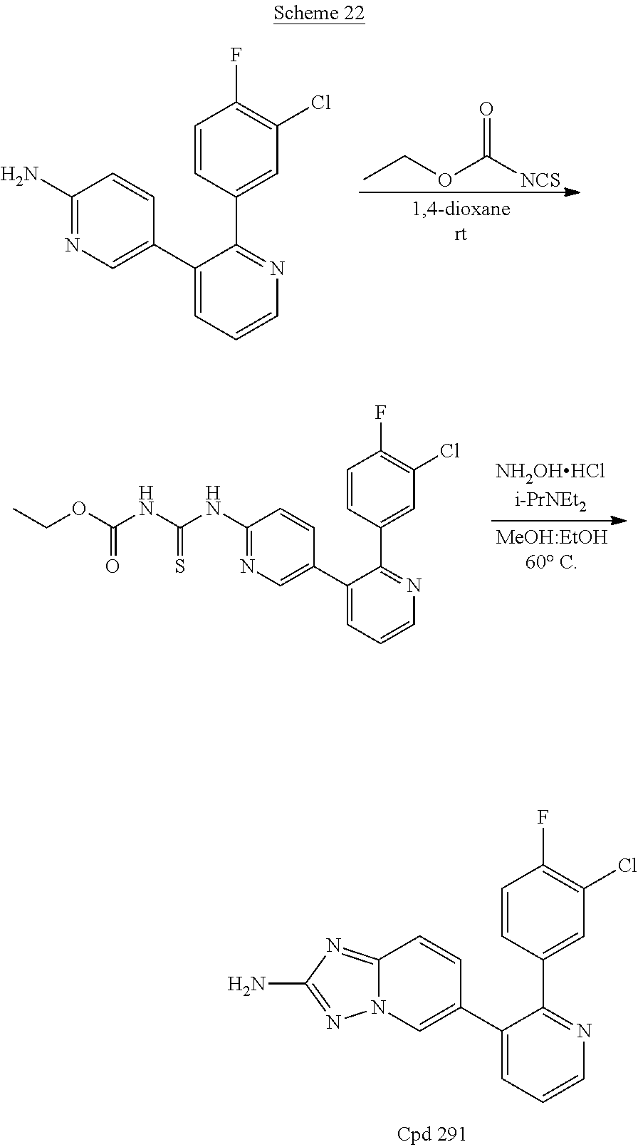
C1=CC(C2=NC=CC=C2C2=CN3C(=NC(N)=N3)C=C2)=CC(Cl)=C1F.CCOC([NCS])=O.C1=CC(C2=NC=CC=C2C2=CN=C(N)C=C2)=CC(Cl)=C1F.C1=CC(C2=NC=CC=C2C2=CN=C(NC(NC(OCC)=O)=S)C=C2)=CC(Cl)=C1F
